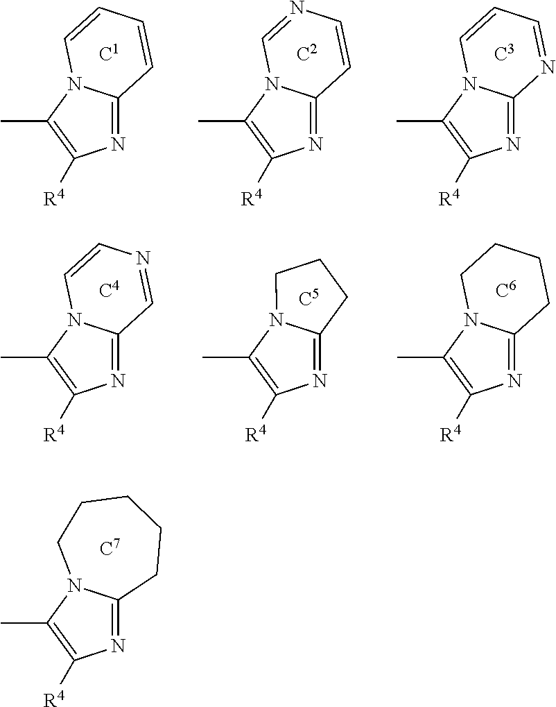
N1=C2N(C(C)=C1[R4])C=CC=C2.N1=C2N(C(C)=C1[R4])C=NC=C2.N1=C2N(C(C)=C1[R4])C=CC=N2.N1=C2N(C(C)=C1[R4])C=CN=C2.N1=C2N(C(C)=C1[R4])CCC2.N1=C2N(C(C)=C1[R4])CCCC2.N1=C2N(C(C)=C1[R4])CCCCC2
